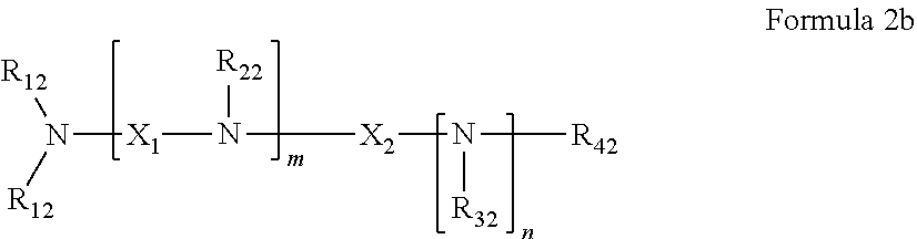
[X1](N([R22])[X2]N([R32])[R42])N([R12])[R12]
